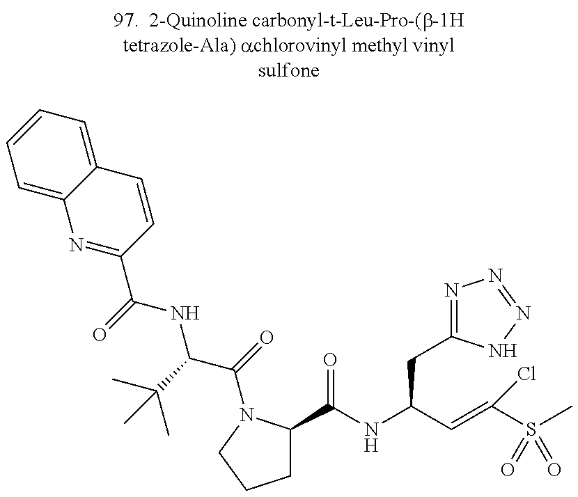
N1=C(C(=O)NC(C(=O)N2C(C(NC(C=C(S(=O)(C)=O)Cl)CC3=NN=NN3)=O)CCC2)C(C)(C)C)C=CC2=CC=CC=C12
